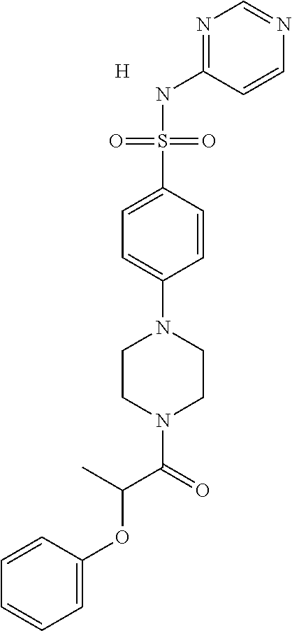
C1=C(OC(C(=O)N2CCN(C3=CC=C(S(NC4=NC=NC=C4)(=O)=O)C=C3)CC2)C)C=CC=C1.[H]
